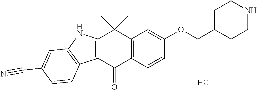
C12=C(C=CC(OCC3CCNCC3)=C1)C(=O)C1=C(C2(C)C)NC2=C1C=CC(C#N)=C2.Cl
